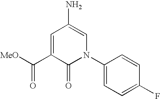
[MeO]C(C1=CC(N)=CN(C2=CC=C(F)C=C2)C1=O)=O
